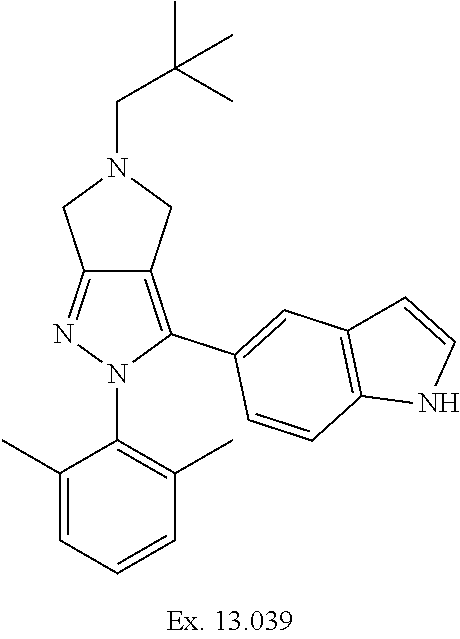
C12=NN(C3=C(C)C=CC=C3C)C(C3=CC4=C(C=C3)NC=C4)=C1CN(CC(C)(C)C)C2
